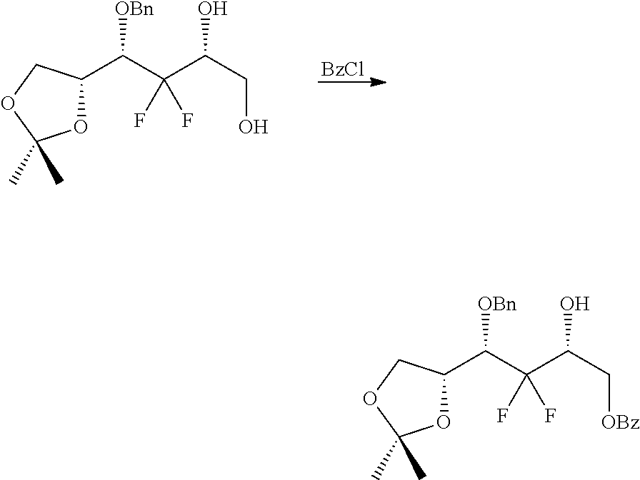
[BzCl].C1(C(C(C(CO)O)(F)F)[OBn])OC(C)(C)OC1.C1(C(C(C(C[OBz])O)(F)F)[OBn])OC(C)(C)OC1
